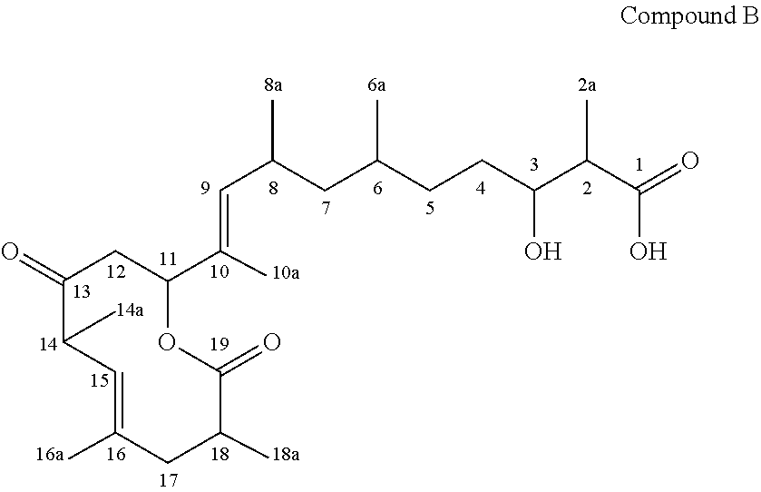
C1(C)=CC(C)C(=O)CC(C(=CC(CC(CCC(O)C(C)C(=O)O)C)C)C)OC(=O)C(C)C1
